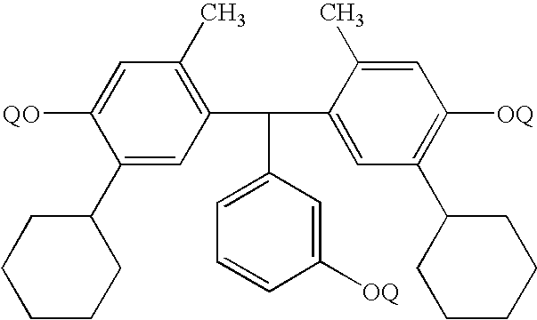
[QO]C1=CC(C)=C(C(C2=CC(C3CCCCC3)=C([OQ])C=C2C)C2=CC=CC([OQ])=C2)C=C1C1CCCCC1
